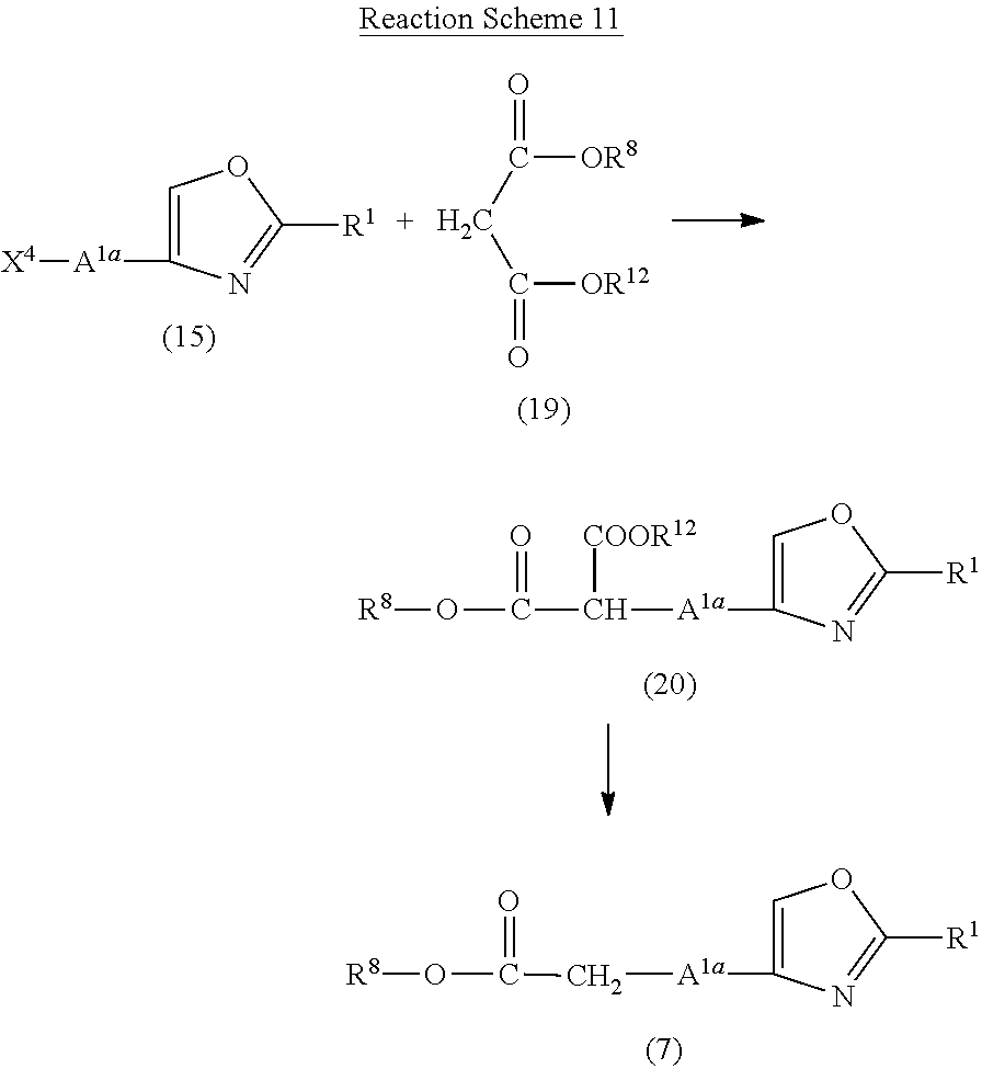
C1=C([A1a][X4])N=C([R1])O1.C([OR8])(CC([OR12])=O)=O.C1=C([A1a]C(C(O[R8])=O)[COOR12])N=C([R1])O1.C1=C([A1a]CC(O[R8])=O)N=C([R1])O1
